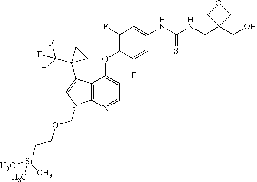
C12=C(N=CC=C1OC1=C(F)C=C(NC(NCC3(CO)COC3)=S)C=C1F)N(COCC[Si](C)(C)C)C=C2C1(C(F)(F)F)CC1
